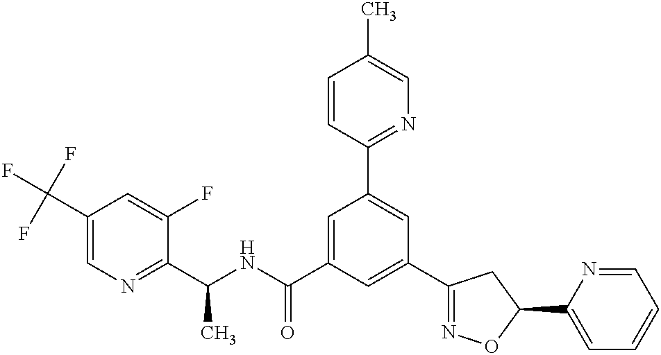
C1(C2=NOC(C3=CC=CC=N3)C2)=CC(C(NC(C2=NC=C(C(F)(F)F)C=C2F)C)=O)=CC(C2=NC=C(C)C=C2)=C1
